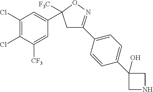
C1(C2([F3C])CC(C3=CC=C(C4(O)CNC4)C=C3)=NO2)=CC(Cl)=C(Cl)C([CF3])=C1
